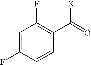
C1=C(F)C=CC(C([X])=O)=C1F
